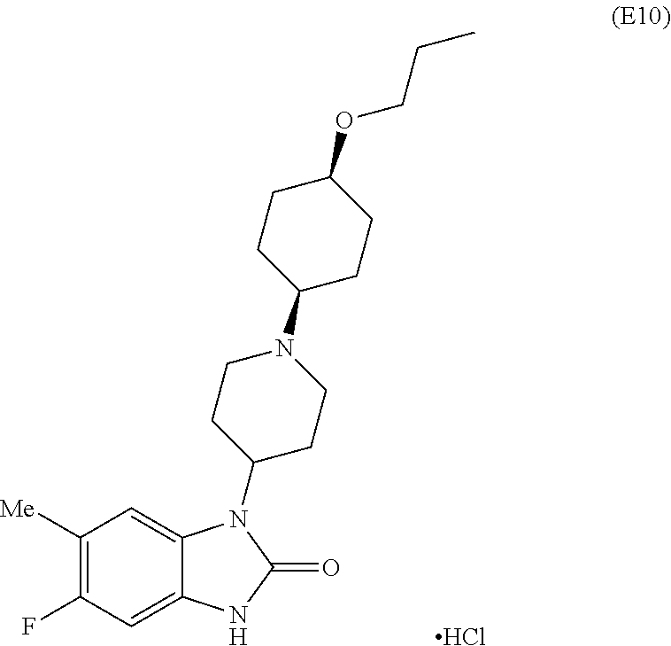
C1([Me])=C(F)C=C2C(=C1)N(C1CCN(C3CCC(OCCC)CC3)CC1)C(=O)N2.Cl
